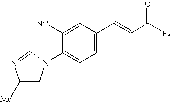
C1([NC])=CC(C=CC([E5])=O)=CC=C1N1C=C([Me])N=C1
